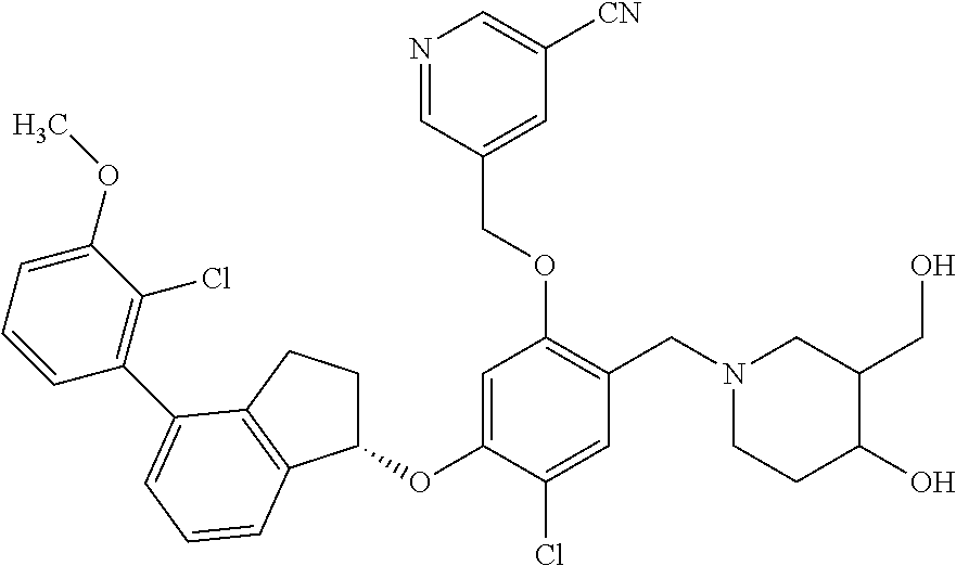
C1(OC2=CC(OCC3=CC([CN])=CN=C3)=C(CN3CC(CO)C(O)CC3)C=C2Cl)CCC2=C1C=CC=C2C1=C(Cl)C(OC)=CC=C1
